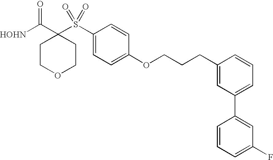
[HOHN]C(C1(S(C2=CC=C(OCCCC3=CC(C4=CC(F)=CC=C4)=CC=C3)C=C2)(=O)=O)CCOCC1)=O
